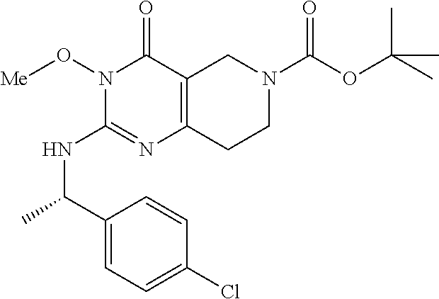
N1(O[Me])C(NC(C)C2=CC=C(Cl)C=C2)=NC2=C(C1=O)CN(C(OC(C)(C)C)=O)CC2
